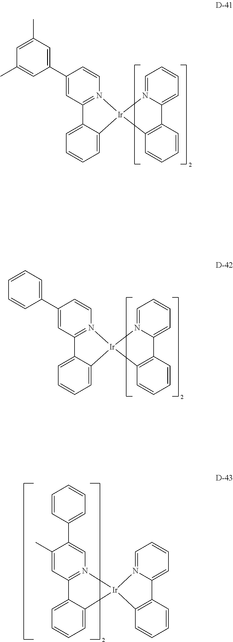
C1=C2C(=CC=C1)[Ir]1(N3=C2C=C(C2=CC(C)=CC(C)=C2)C=C3)C2=C(C=CC=C2)C2=CC=CC=N21.C1=C2C(=CC=C1)[Ir]1(N3=C2C=C(C2=CC=CC=C2)C=C3)C2=C(C=CC=C2)C2=CC=CC=N21.C1=C2C(=CC=C1)[Ir]1(N3=C2C=C(C)C(C2=CC=CC=C2)=C3)C2=C(C=CC=C2)C2=CC=CC=N21
